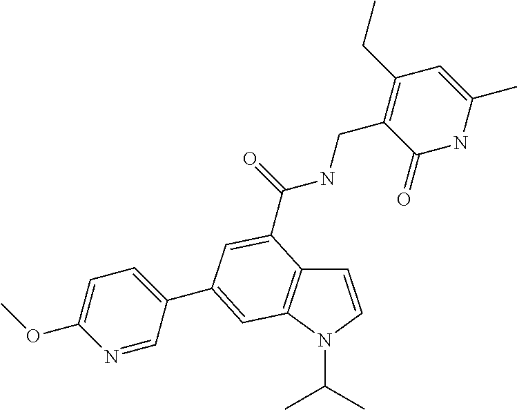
C1=CN(C(C)C)C2=C1C(C(=O)NCC1=C(CC)C=C(C)NC1=O)=CC(C1=CC=C(OC)N=C1)=C2
